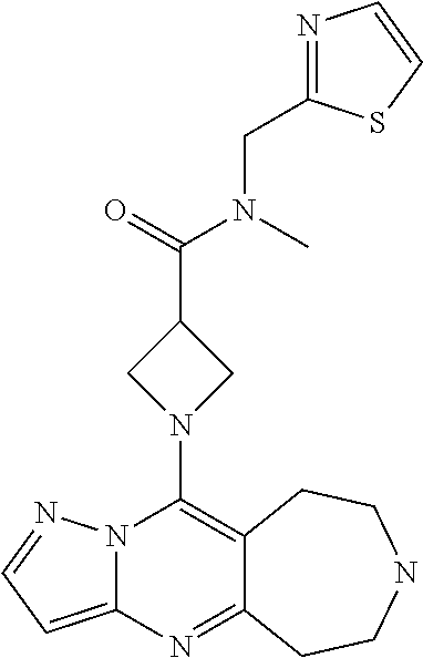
C12=CC=NN1C(N1CC(C(=O)N(C)CC3=NC=CS3)C1)=C1C(=N2)CCNCC1
